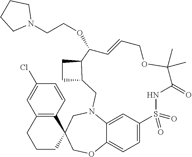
C1=C2C3=CC=C1S(=O)(=O)NC(=O)C(C)(C)OCC=CC(OCCN1CCCC1)C1C(CN2CC2(CO3)C3=C(CCC2)C=C(Cl)C=C3)CC1
